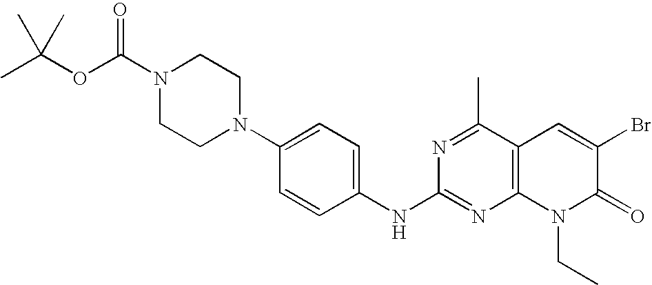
C1(NC2=NC3=C(C(C)=N2)C=C(Br)C(=O)N3CC)=CC=C(N2CCN(C(OC(C)(C)C)=O)CC2)C=C1
